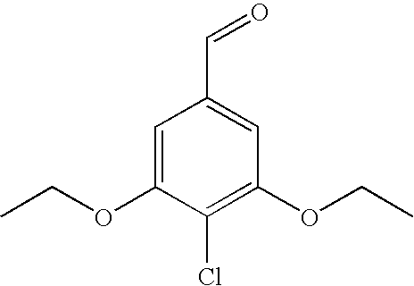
C1=C(OCC)C(Cl)=C(OCC)C=C1C=O
